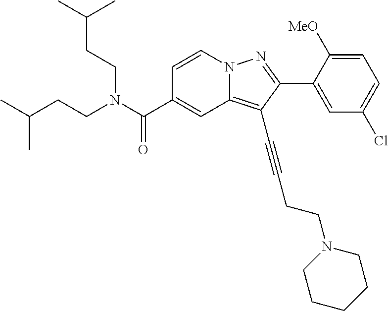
C1=CN2C(=C(C#CCCN3CCCCC3)C(C3=CC(Cl)=CC=C3[MeO])=N2)C=C1C(N(CCC(C)C)CCC(C)C)=O
